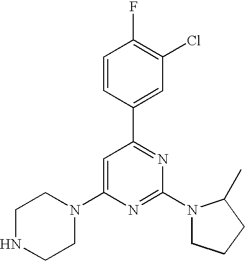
N1CCN(C2=CC(C3=CC(Cl)=C(F)C=C3)=NC(N3CCCC3C)=N2)CC1
